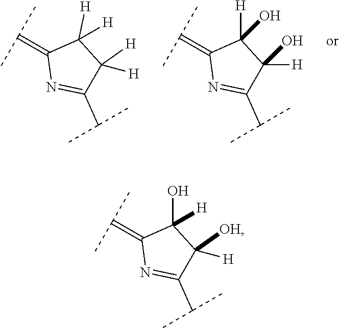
C(=C1N=C(C(C)C)C([H])([H])C1([H])[H])(C)C.C(=C1N=C(C(C)C)C([H])(O)C1([H])O)(C)C.C(=C1N=C(C(C)C)C([H])([OH])C1(O)[H])(C)C
